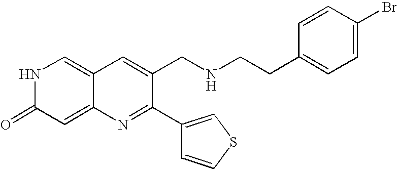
N1C(=O)C=C2C(=C1)C=C(CNCCC1=CC=C(Br)C=C1)C(C1=CSC=C1)=N2
